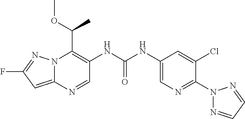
N12C(=CC(F)=N1)N=CC(NC(NC1=CN=C(N3N=CC=N3)C(Cl)=C1)=O)=C2C(OC)C
